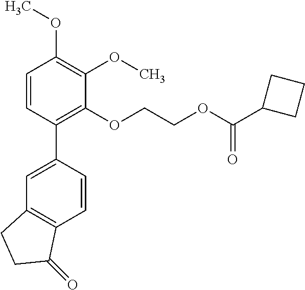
C1=CC(C2=CC3=C(C=C2)C(=O)CC3)=C(OCCOC(C2CCC2)=O)C(OC)=C1OC
